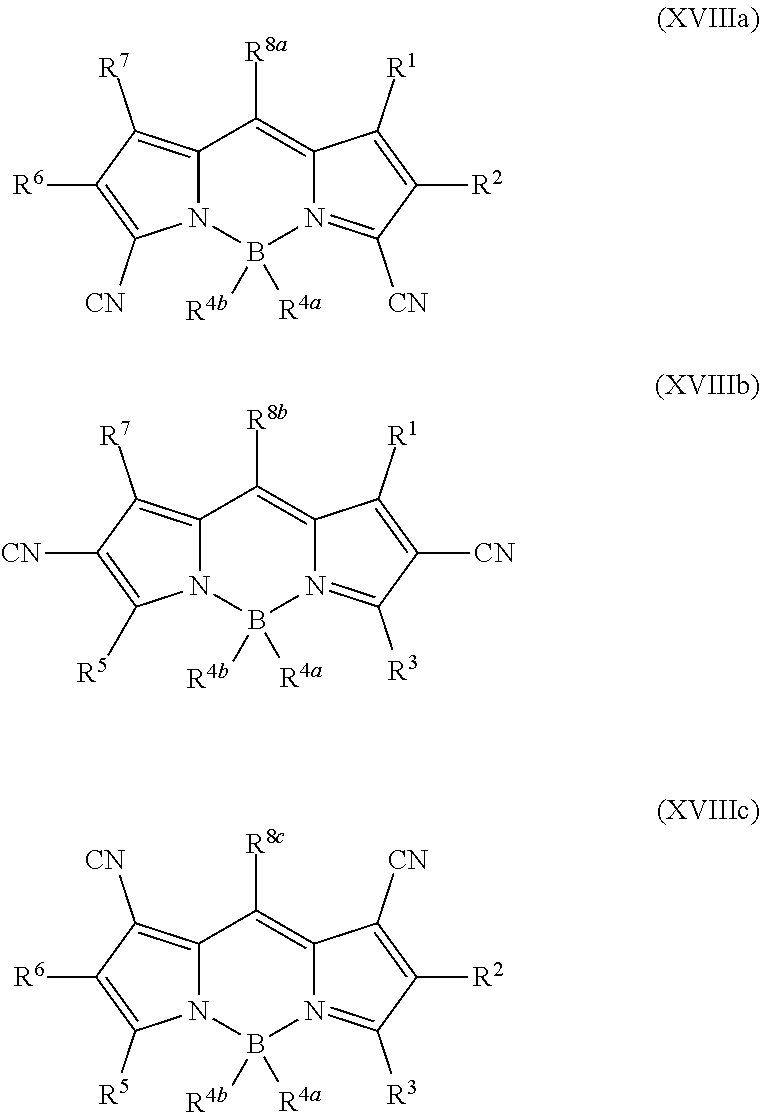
C12=C([R7])C([R6])=C([CN])N1B([R4b])([R4a])N1=C([CN])C([R2])=C([R1])C1=C2[R8a].C12=C([R7])C([CN])=C([R5])N1B([R4b])([R4a])N1=C([R3])C([CN])=C([R1])C1=C2[R8b].C12=C([CN])C([R6])=C([R5])N1B([R4b])([R4a])N1=C([R3])C([R2])=C([CN])C1=C2[R8c]
